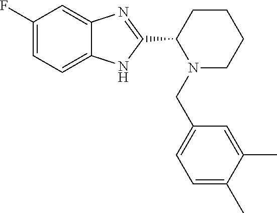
C1(F)=CC=C2C(=C1)N=C(C1N(CC3=CC=C(C)C(C)=C3)CCCC1)N2
